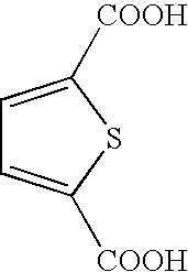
C1=C([COOH])SC([COOH])=C1
